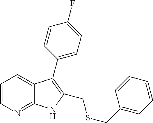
C1=CN=C2C(=C1)C(C1=CC=C(F)C=C1)=C(CSCC1=CC=CC=C1)N2
